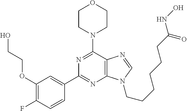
C1CN(C2=NC(C3=CC(OCCO)=C(F)C=C3)=NC3=C2N=CN3CCCCCCC(NO)=O)CCO1
